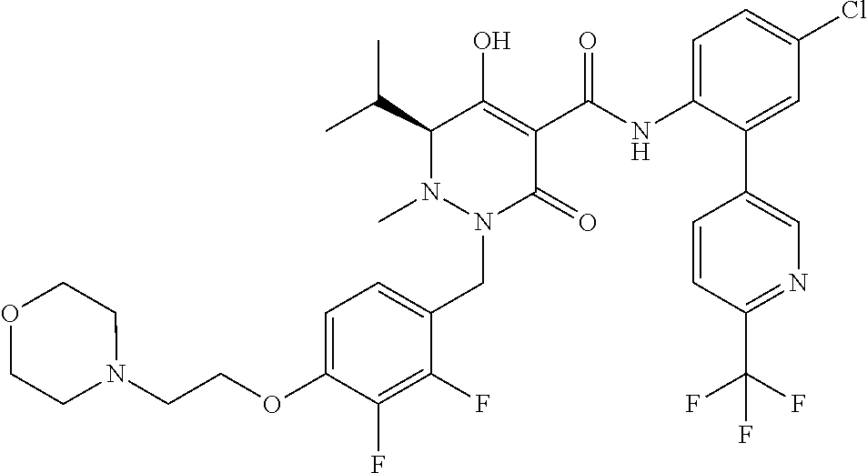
C1=C(OCCN2CCOCC2)C(F)=C(F)C(CN2C(=O)C(C(=O)NC3=CC=C(Cl)C=C3C3=CN=C(C(F)(F)F)C=C3)=C(O)C(C(C)C)N2C)=C1
